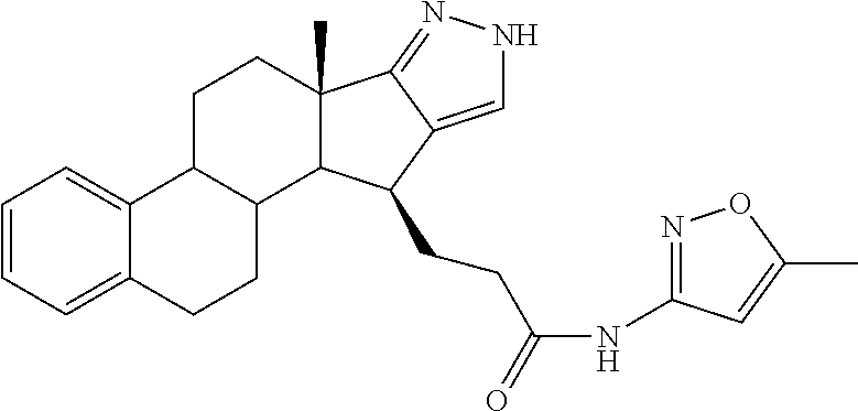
C1=CC=C2C(=C1)C1C(CC2)C2C(C)(CC1)C1=NNC=C1C2CCC(NC1=NOC(C)=C1)=O
